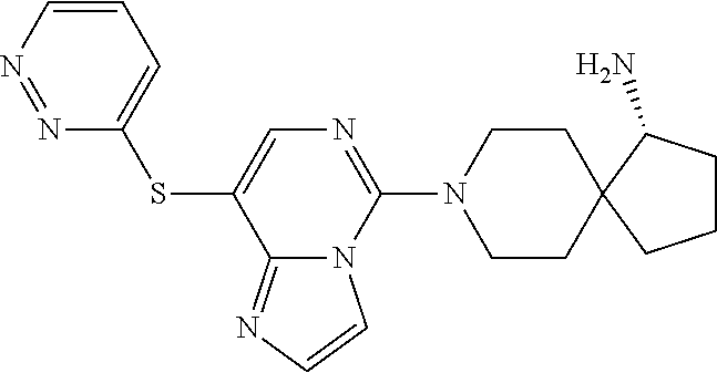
C1=CN=NC(SC2=CN=C(N3CCC4(CC3)CCCC4N)N3C2=NC=C3)=C1
